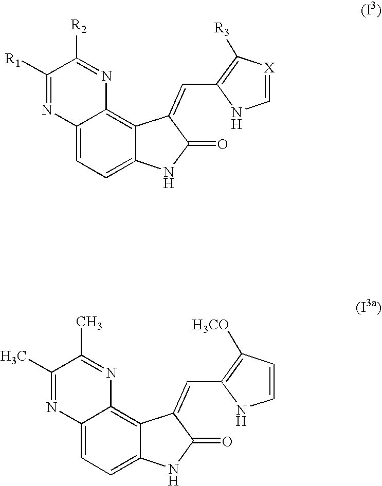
C12=CC=C3C(=C1N=C([R2])C([R1])=N2)C(=CC1=C([R3])[X]=CN1)C(=O)N3.C12=CC=C3C(=C1N=C(C)C(C)=N2)C(=CC1=C([H3CO])C=CN1)C(=O)N3
